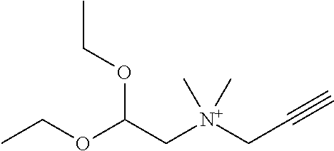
CCOC(C[N+](CC#C)(C)C)OCC
